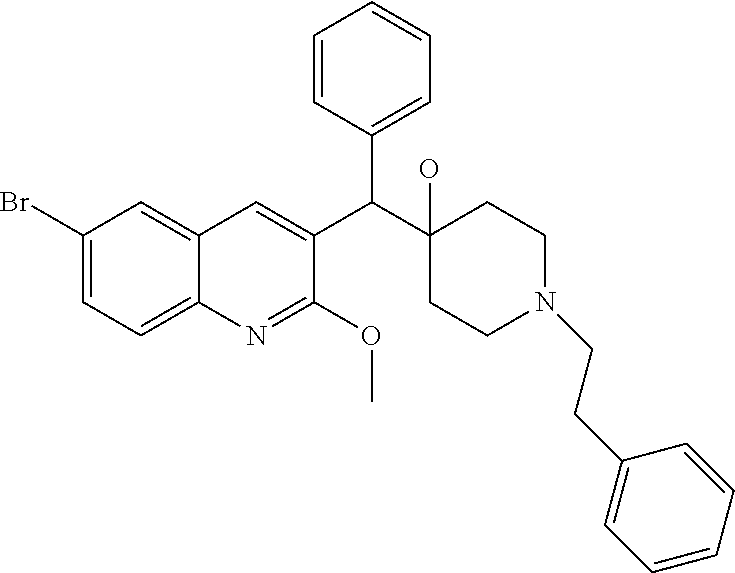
C1(Br)=CC=C2C(=C1)C=C(C(C1(O)CCN(CCC3=CC=CC=C3)CC1)C1=CC=CC=C1)C(OC)=N2
